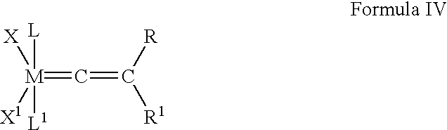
[M](=C=C([R])[R1])([X])([X1])([L])[L1]
